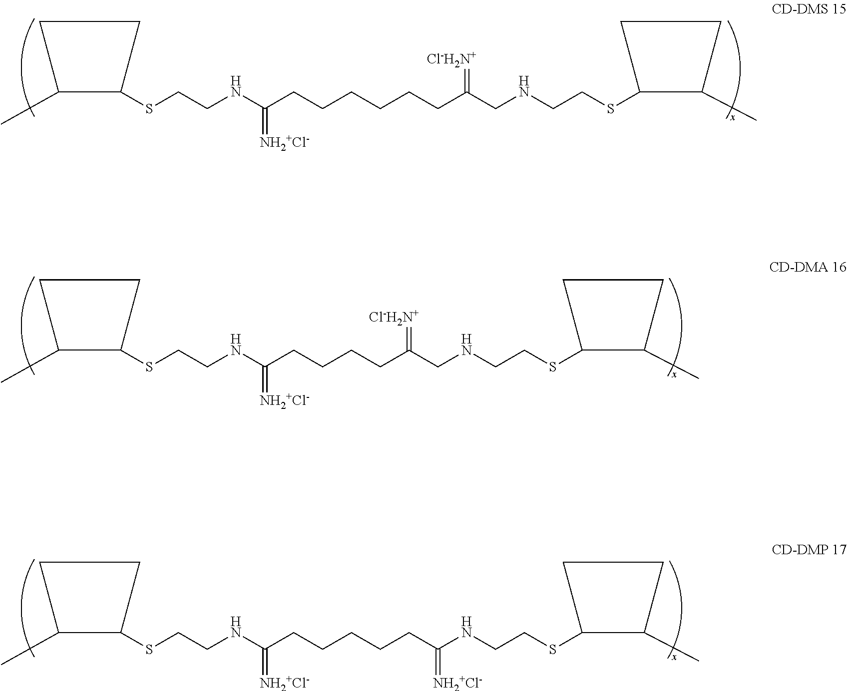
C1C(SCCNCC(CCCCCCC(NCCSC2C(C)CC2)=[NH2+Cl-])=[Cl-H2N+])C(C)C1.C1C(SCCNCC(CCCCC(NCCSC2C(C)CC2)=[NH2+Cl-])=[Cl-H2N+])C(C)C1.C1C(SCCNC(CCCCCC(NCCSC2C(C)CC2)=[NH2+Cl-])=[NH2+Cl-])C(C)C1
